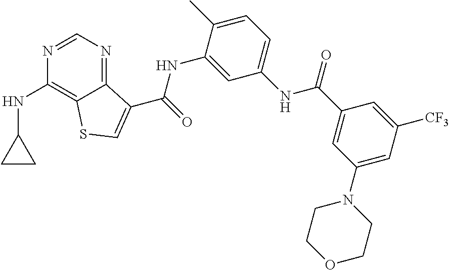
C1=NC(NC2CC2)=C2C(=N1)C(C(NC1=CC(NC(C3=CC(N4CCOCC4)=CC([CF3])=C3)=O)=CC=C1C)=O)=CS2
